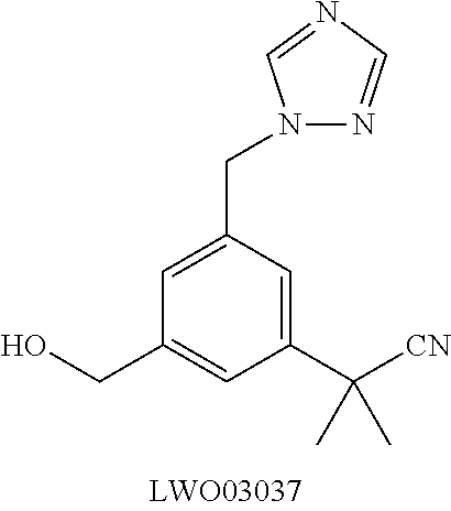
C1(CN2N=CN=C2)=CC(CO)=CC(C([CN])(C)C)=C1
